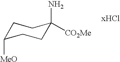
C1C([MeO])CCC(N)([CO2Me])C1
